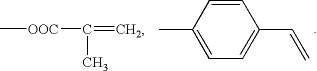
C[OOC]C(C)=C.CC1=CC=C(C=C)C=C1
